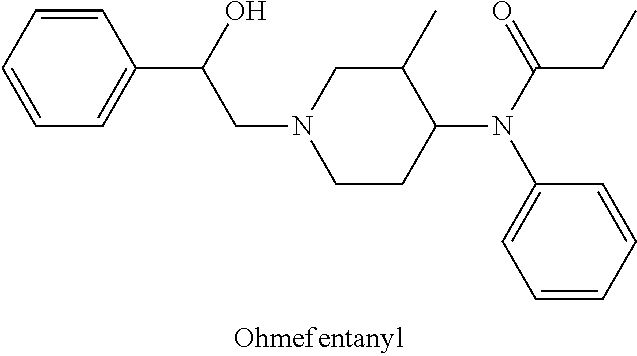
C1=CC(C(CN2CC(C)C(N(C3=CC=CC=C3)C(CC)=O)CC2)O)=CC=C1
